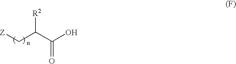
[Z]CC(C(O)=O)[R2]
